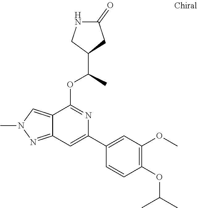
C12=NN(C)C=C1C(OC(C)C1CC(=O)NC1)=NC(C1=CC(OC)=C(OC(C)C)C=C1)=C2
